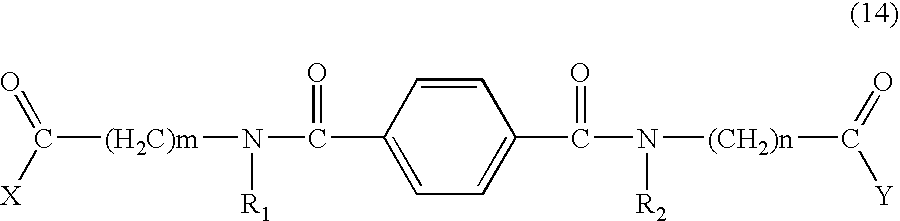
C([(H2C)m]N(C(C1=CC=C(C(N([(CH2)n]C(=O)[Y])[R2])=O)C=C1)=O)[R1])(=O)[X]
